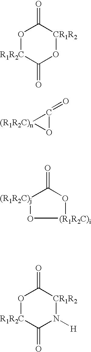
O1[R1R2C]C(=O)O[CR1R2]C1=O.C1(=O)[(R1R2C)n]O1.[(R1R2C)j]1O[(R1R2C)i]OC1=O.O1[R1R2C]C(=O)N([H])[CR1R2]C1=O
